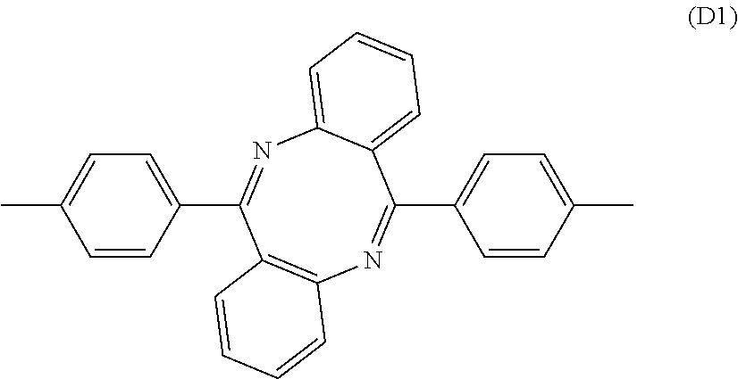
C1=CC(C2=NC3=CC=CC=C3C(C3=CC=C(C)C=C3)=NC3=C2C=CC=C3)=CC=C1C
